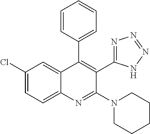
C1=CC(C2=C(C3=NN=NN3)C(N3CCCCC3)=NC3=CC=C(Cl)C=C32)=CC=C1
